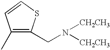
C1(C)=C(CN([CH2CH3])[CH2CH3])SC=C1
